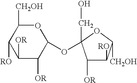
C1([OR])C([RO])C([CH2OH])OC1(CO)OC1C([OR])C([OR])C([RO])C([CH2OH])O1
